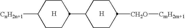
[H].C1CC([CH2O][CmH2m+1])CCC1C1CCC([CnH2n+1])CC1.[H]
